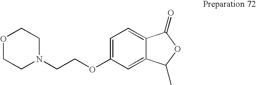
O1CCN(CCOC2=CC=C3C(=C2)C(C)OC3=O)CC1
